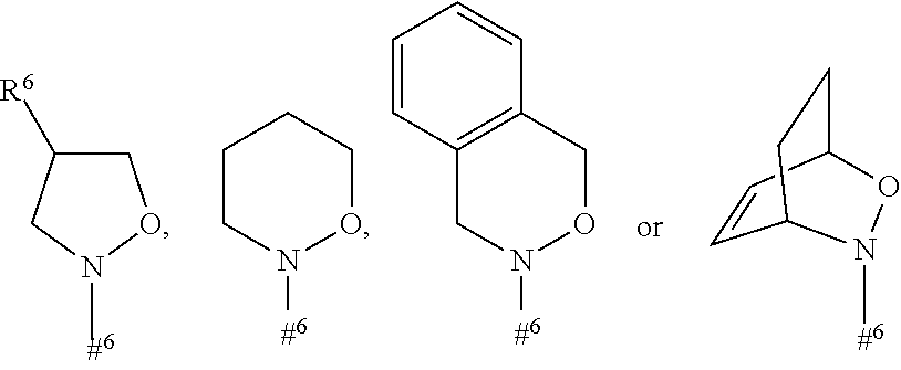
C1C([R6])CN(C)O1.C1CN([#6])OCC1.C12=C(CON([#6])C1)C=CC=C2.C1=CC2CCC1N(C)O2
